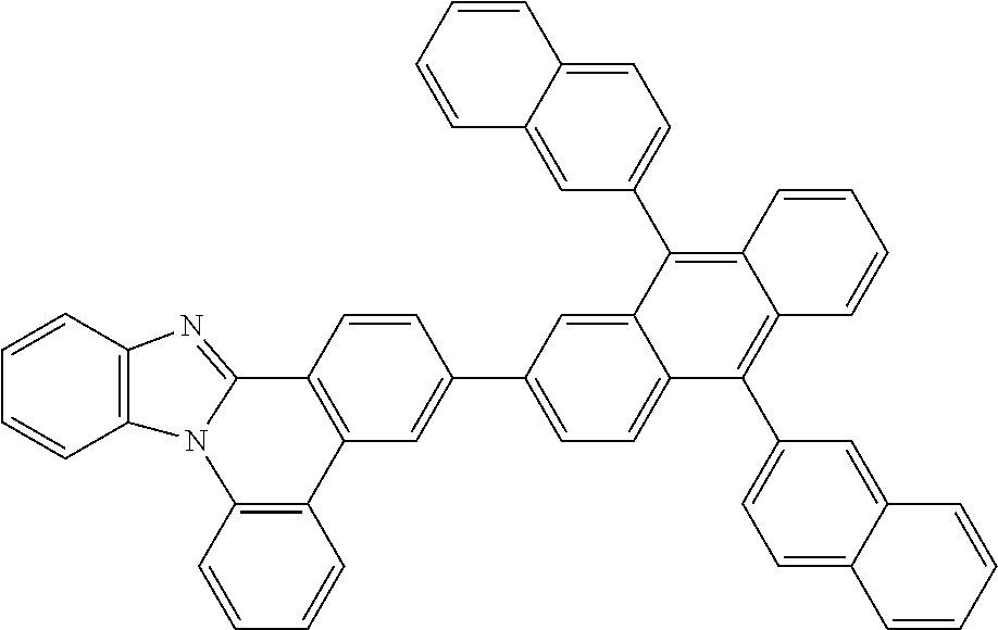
C1=CC2=C(C=C1)N1C(=NC3=C1C=CC=C3)C1=C2C=C(C2=CC=C3C(=C2)C(C2=CC=C4C(=C2)C=CC=C4)=C2C(=C3C3=CC=C4C(=C3)C=CC=C4)C=CC=C2)C=C1
